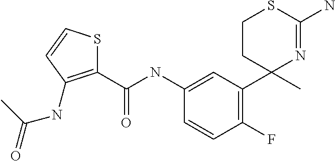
C1=C(NC(C2=C(NC(=O)C)C=CS2)=O)C=CC(F)=C1C1(C)N=C(N)SCC1
